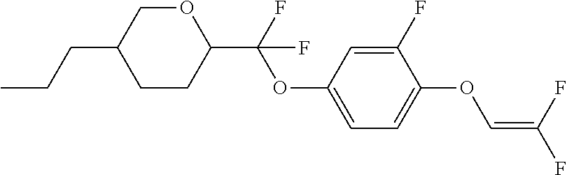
C1CC(C(F)(OC2=CC=C(OC=C(F)F)C(F)=C2)F)OCC1CCC
